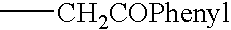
C[CH2COPhenyl]
